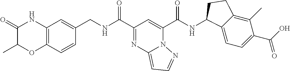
C12=C(C=CC(CNC(C3=NC4=CC=NN4C(C(NC4C5=CC=C(C(O)=O)C(C)=C5CC4)=O)=C3)=O)=C1)OC(C)C(=O)N2
